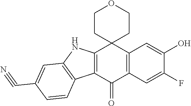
C12=C(C=C(F)C(O)=C1)C(=O)C1=C(C23CCOCC3)NC2=C1C=CC(C#N)=C2
